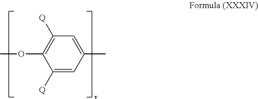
COC1=C([Q])C=C(C)C=C1[Q]
